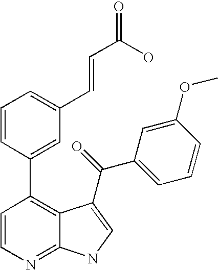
C1=CN=C2C(=C1C1=CC(C=CC(O)=O)=CC=C1)C(C(=O)C1=CC=CC(OC)=C1)=CN2
